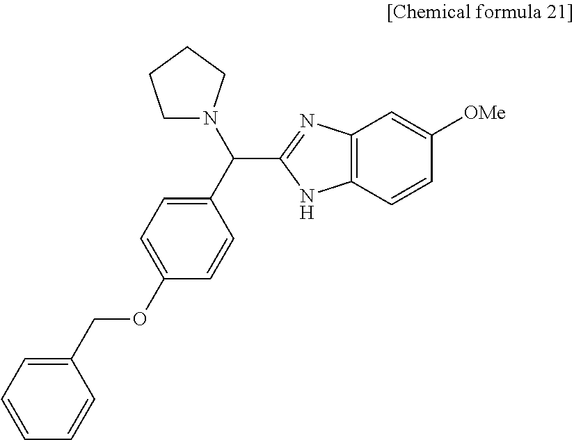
C12=C(C=CC([OMe])=C1)NC(C(C1=CC=C(OCC3=CC=CC=C3)C=C1)N1CCCC1)=N2
